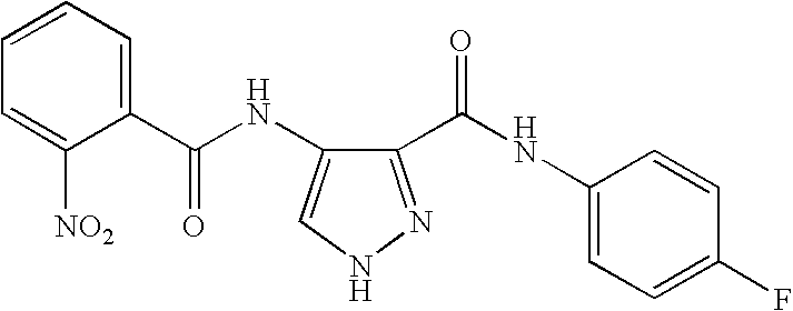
C1(C(NC2=CC=C(F)C=C2)=O)=NNC=C1NC(=O)C1=CC=CC=C1[NO2]
